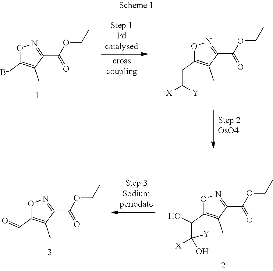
O1C(Br)=C(C)C(C(OCC)=O)=N1.O1C(C=C([X])[Y])=C(C)C(C(OCC)=O)=N1.O1C(C=O)=C(C)C(C(OCC)=O)=N1.O1C(C(C([X])([Y])O)O)=C(C)C(C(OCC)=O)=N1
